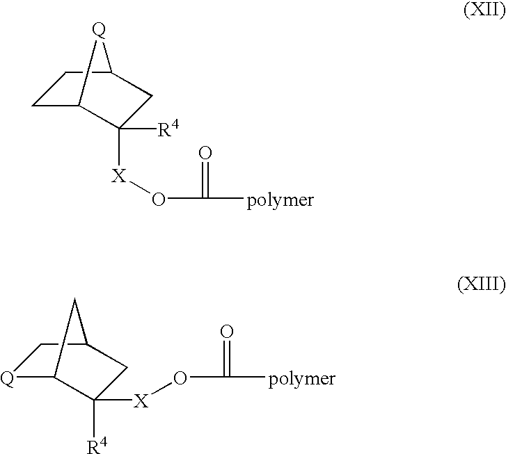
C1C2C([X]OC([polymer])=O)([R4])CC(C1)[Q]2.[Q]1C2C([R4])([X]OC([polymer])=O)CC(C1)C2
